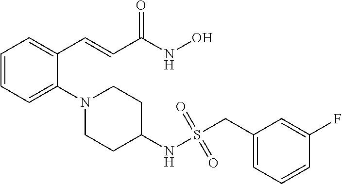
C1=CC=C(N2CCC(NS(CC3=CC=CC(F)=C3)(=O)=O)CC2)C(C=CC(NO)=O)=C1
